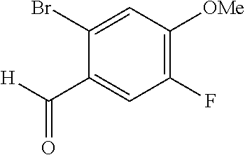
C1(Br)=CC([OMe])=C(F)C=C1C([H])=O
